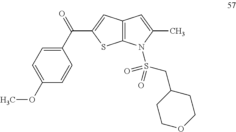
C1=C(OC)C=CC(C(=O)C2=CC3=C(S2)N(S(CC2CCOCC2)(=O)=O)C(C)=C3)=C1
